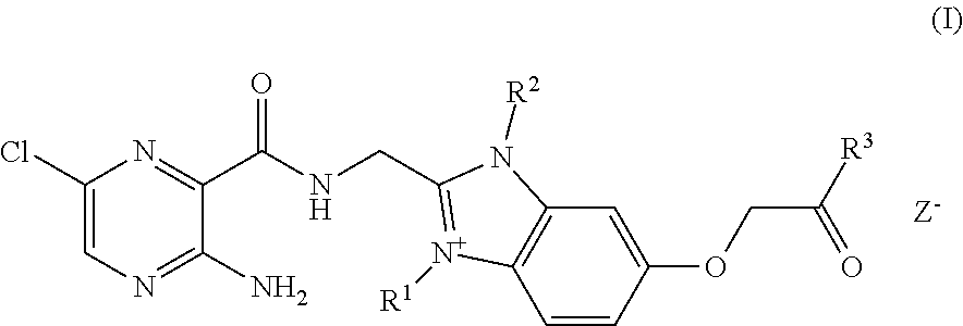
C1(Cl)=CN=C(N)C(C(NCC2=[N+]([R1])C3=C(C=C(OCC([R3])=O)C=C3)N2[R2])=O)=N1
